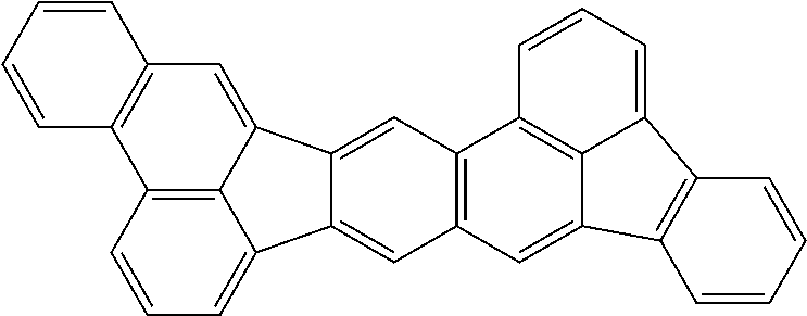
C12=C3C(=CC=C1)C1=CC4=C(C=C1C3=CC1=C2C=CC=C1)C1=C2C(=C4)C3=C(C2=CC=C1)C=CC=C3
